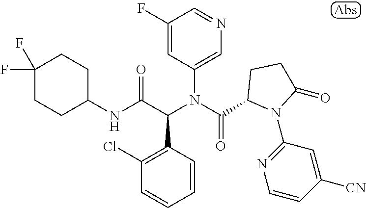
C1(NC(C(C2=C(Cl)C=CC=C2)N(C(=O)C2N(C3=NC=CC([CN])=C3)C(=O)CC2)C2=CN=CC(F)=C2)=O)CCC(F)(F)CC1
